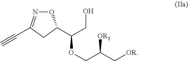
O1N=C(C#C)CC1C(CO)OCC(C[OR])[OR1]
